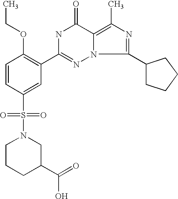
C1=CC(S(=O)(=O)N2CCCC(C(O)=O)C2)=CC(C2=NN3C(=C(C)N=C3C3CCCC3)C(=O)N2)=C1OCC
